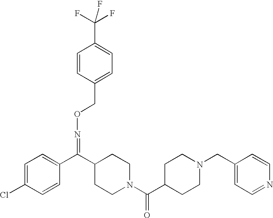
C1=C(Cl)C=CC(C(C2CCN(C(C3CCN(CC4=CC=NC=C4)CC3)=O)CC2)=NOCC2=CC=C(C(F)(F)F)C=C2)=C1
